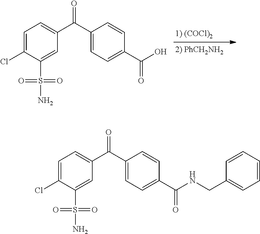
C1=C(Cl)C(S(=O)(=O)N)=CC(C(C2=CC=C(C(=O)O)C=C2)=O)=C1.C1=C(Cl)C(S(=O)(=O)N)=CC(C(C2=CC=C(C(=O)NCC3=CC=CC=C3)C=C2)=O)=C1
